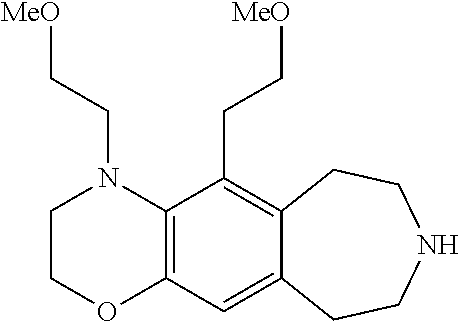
N1(CC[MeO])CCOC2=C1C(CC[MeO])=C1C(=C2)CCNCC1
